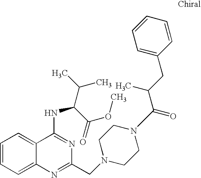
C1=CC=C2C(=C1)C(NC(C(C)C)C(=O)OC)=NC(CN1CCN(C(=O)C(CC3=CC=CC=C3)C)CC1)=N2
